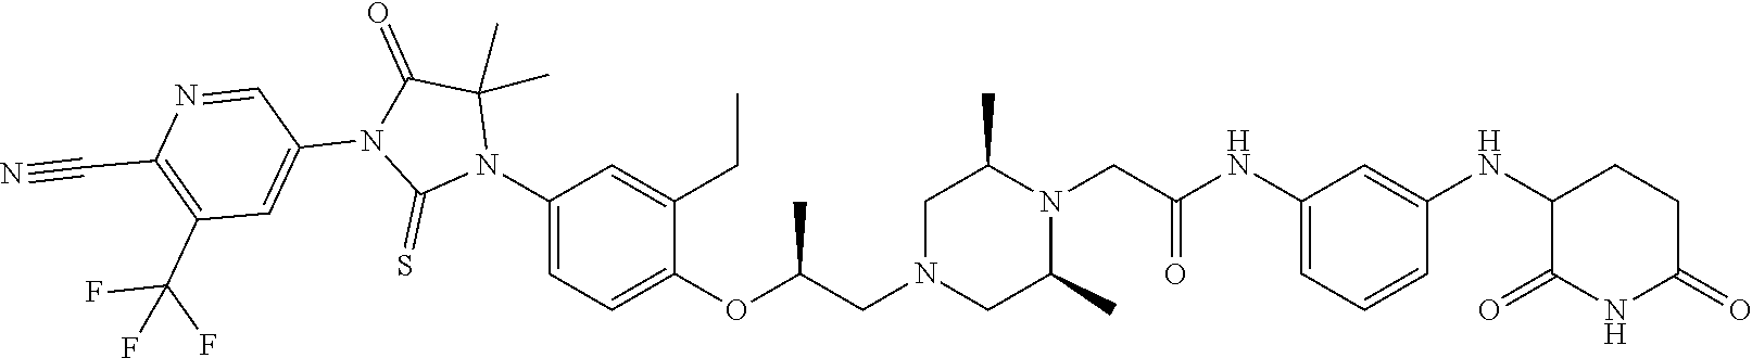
C1=C(NC(CN2C(C)CN(CC(OC3=CC=C(N4C(C)(C)C(=O)N(C5=CC(C(F)(F)F)=C(C#N)N=C5)C4=S)C=C3CC)C)CC2C)=O)C=C(NC2C(=O)NC(=O)CC2)C=C1
